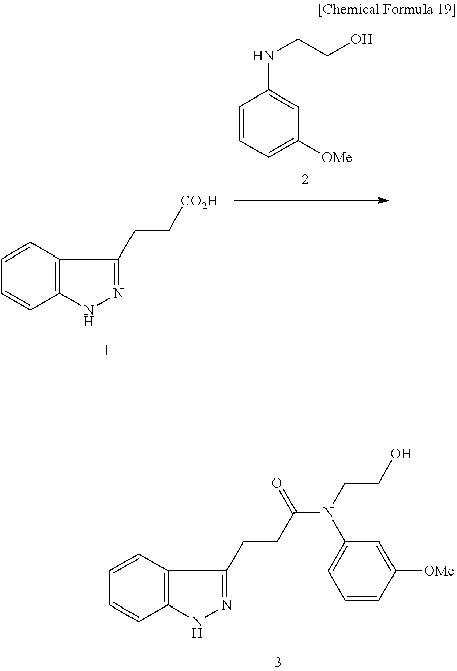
C1=CC2=C(C=C1)NN=C2CC[CO2H].C1=CC=C([OMe])C=C1NCCO.C1=CC2=C(C=C1)NN=C2CCC(N(C1=CC=CC([OMe])=C1)CCO)=O
